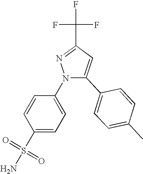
N1(C2=CC=C(S(N)(=O)=O)C=C2)C(C2=CC=C(C)C=C2)=CC(C(F)(F)F)=N1
